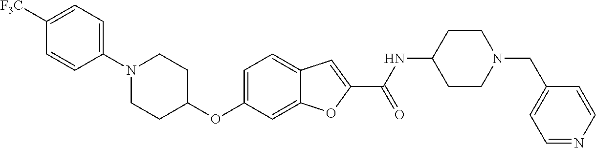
C1=C2C(=CC=C1OC1CCN(C3=CC=C([F3C])C=C3)CC1)C=C(C(=O)NC1CCN(CC3=CC=NC=C3)CC1)O2
